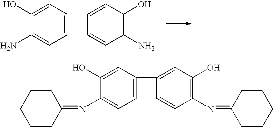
C1=C(C2=CC(O)=C(N)C=C2)C=C(O)C(N)=C1.C1=C(C2=CC(O)=C(N=C3CCCCC3)C=C2)C=C(O)C(N=C2CCCCC2)=C1
